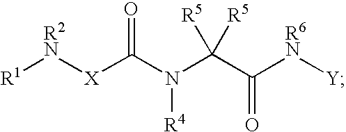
[R1][R2N][X]C(N(C(C([R6N][Y])=O)([R5])[R5])[R4])=O
